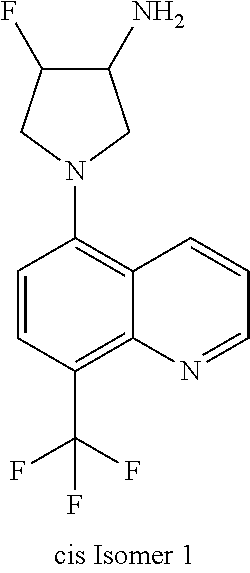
C1(N)C(F)CN(C2=C3C(=C(C(F)(F)F)C=C2)N=CC=C3)C1
